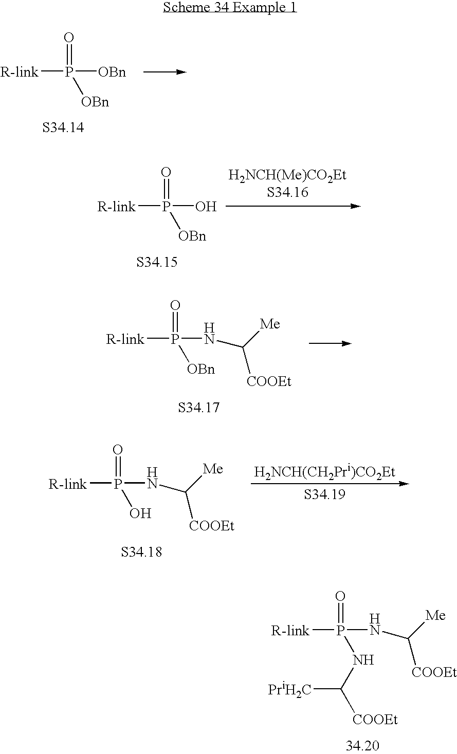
[R-link]P([OBn])([OBn])=O.[H2NCH(Me)CO2EtS34.16].[R-link]P(O)([OBn])=O.[R-link]P(NC([Me])[COOEt])([OBn])=O.[R-link]P(NC([Me])[COOEt])(O)=O.[H2NCH(CH2Pri)CO2Et].[R-link]P(NC([Me])[COOEt])(NC([COOEt])[PriH2C])=O
